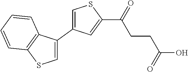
C1=C(C2=CSC(C(=O)CCC(=O)O)=C2)C2=C(S1)C=CC=C2
